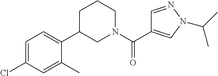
C1=C(Cl)C=C(C)C(C2CN(C(=O)C3=CN(C(C)C)N=C3)CCC2)=C1
